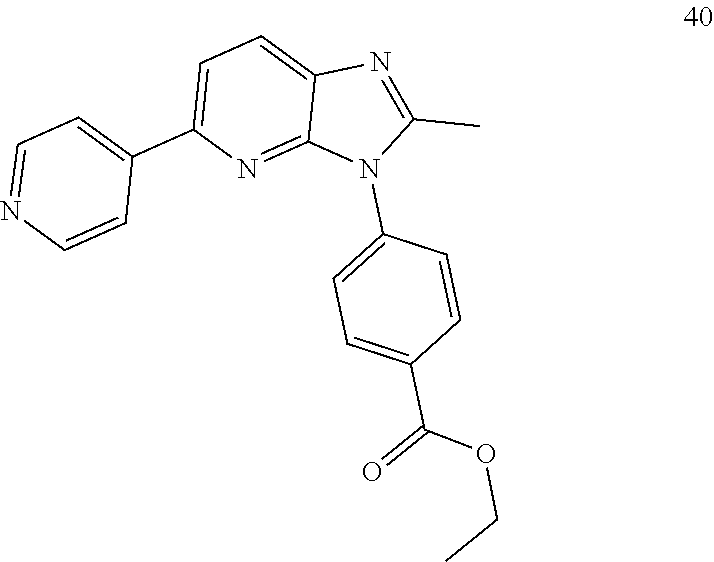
C1=CC(C(OCC)=O)=CC=C1N1C(C)=NC2=CC=C(C3=CC=NC=C3)N=C12
